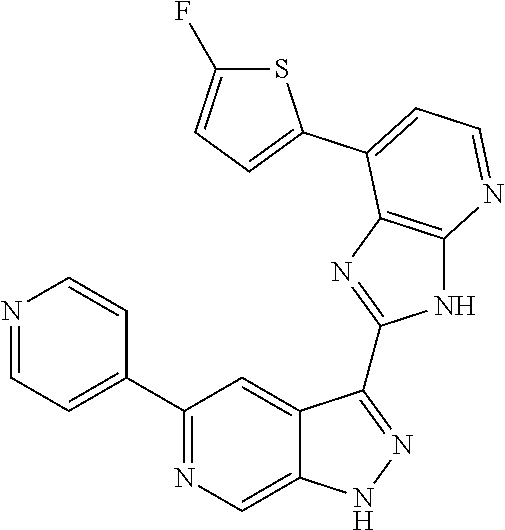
C1(C2=NC=C3C(=C2)C(C2=NC4=C(N2)N=CC=C4C2=CC=C(F)S2)=NN3)=CC=NC=C1
